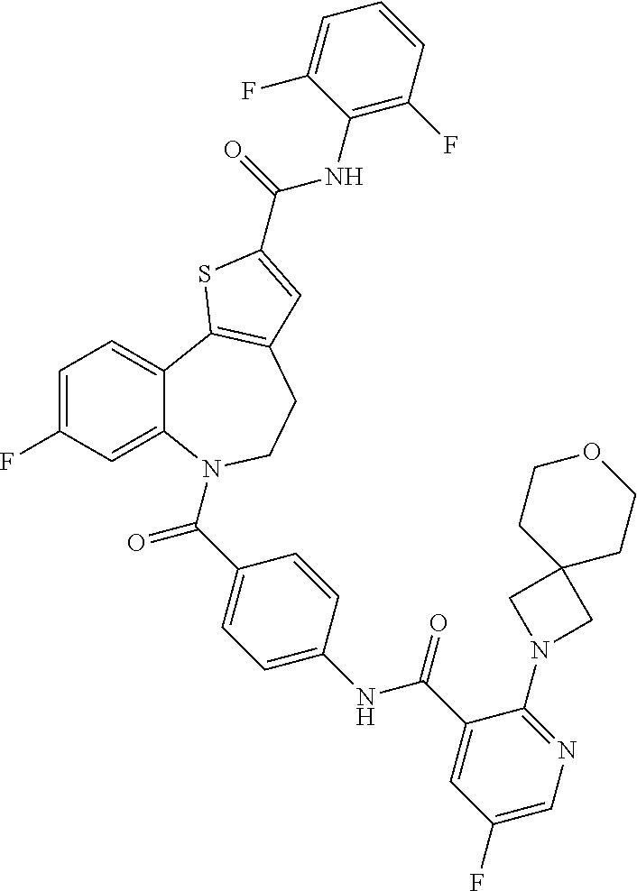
C1=C(F)C=C2C(=C1)C1=C(CCN2C(C2=CC=C(NC(C3=CC(F)=CN=C3N3CC4(C3)CCOCC4)=O)C=C2)=O)C=C(C(=O)NC2=C(F)C=CC=C2F)S1
